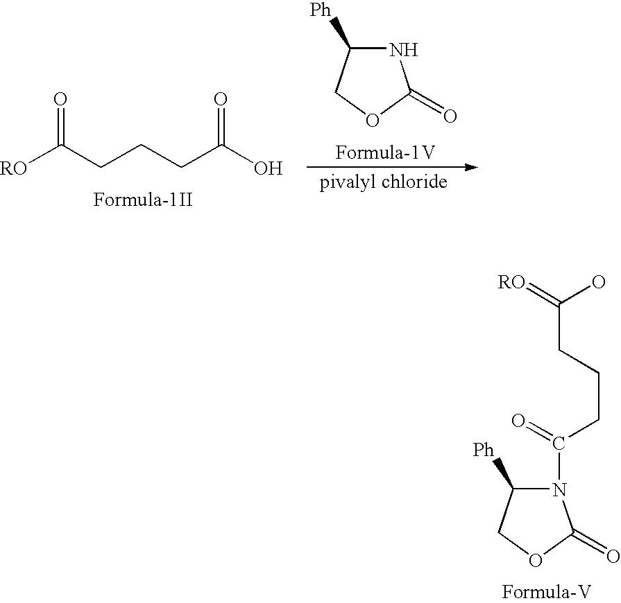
[RO]C(CCCC(O)=O)=O.N1C([Ph])COC1=O.N1(C(=O)CCCC(=[RO])O)C([Ph])COC1=O
